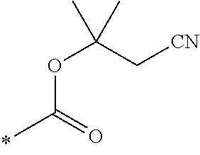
O(C(=O)C)C(C[CN])(C)C
